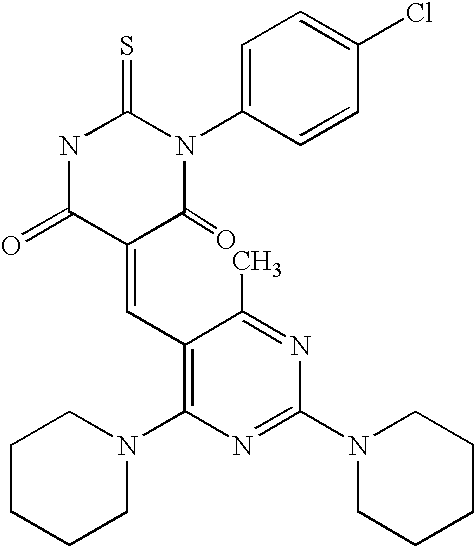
S=C1NC(=O)C(=CC2=C(N3CCCCC3)N=C(N3CCCCC3)N=C2C)C(=O)N1C1=CC=C(Cl)C=C1
